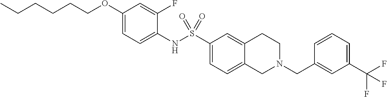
C1(OCCCCCC)=CC=C(NS(C2=CC=C3C(=C2)CCN(CC2=CC(C(F)(F)F)=CC=C2)C3)(=O)=O)C(F)=C1
